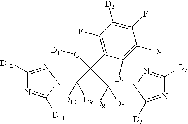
C1([D12])=NN(C([D9])([D10])C(C2=C(F)C([D2])=C(F)C([D3])=C2[D4])(O[D1])C(N2C([D6])=NC([D5])=N2)([D8])[D7])C([D11])=N1
